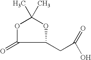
C1(CC(=O)O)OC(C)(C)OC1=O
